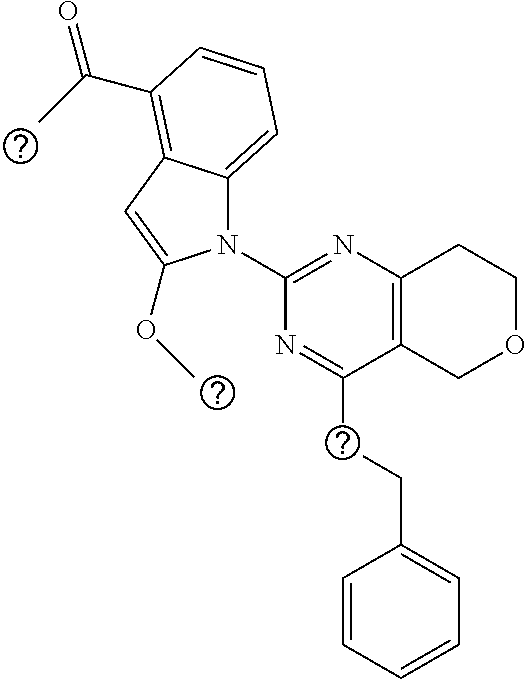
C1(N2C3=CC=CC(C(=O)C)=C3C=C2OC)=NC2=C(C(CCC3=CC=CC=C3)=N1)COCC2
